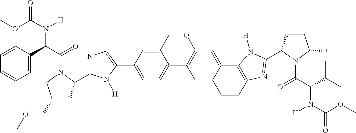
O1CC2=CC(C3=CN=C(C4N(C(C(C5=CC=CC=C5)N(C(OC)=O)[H])=O)CC(COC)C4)N3[H])=CC=C2C2=C1C=C1C(=C2)C=CC2=C1N([H])C(C1CCC(C)N1C(C(C(C)C)N(C(OC)=O)[H])=O)=N2
